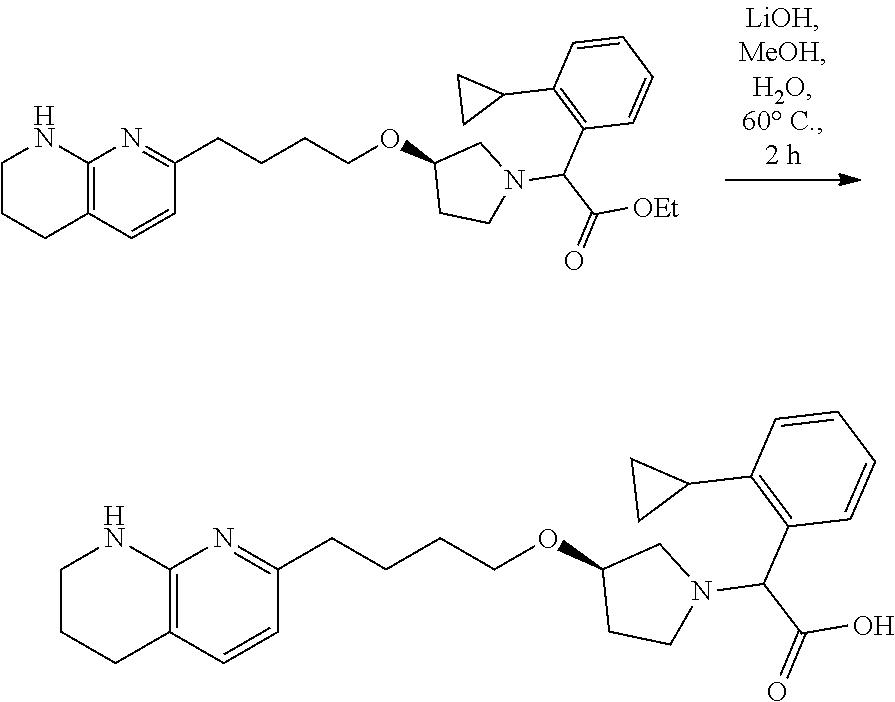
C12=C(C=CC(CCCCOC3CCN(C(C(=O)[OEt])C4=C(C5CC5)C=CC=C4)C3)=N1)CCCN2.C12=C(C=CC(CCCCOC3CCN(C(C(=O)O)C4=C(C5CC5)C=CC=C4)C3)=N1)CCCN2
